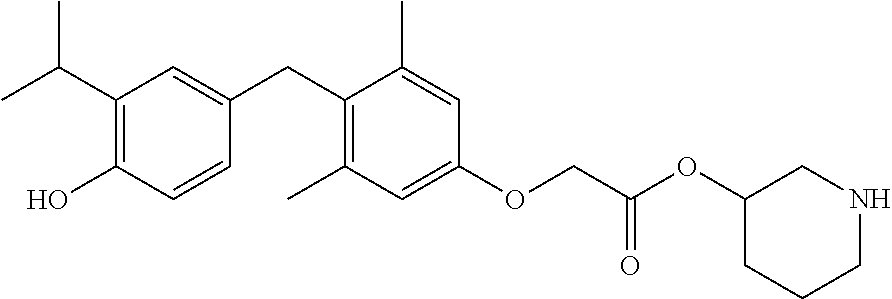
C1(C(C)C)=C(O)C=CC(CC2=C(C)C=C(OCC(OC3CCCNC3)=O)C=C2C)=C1
